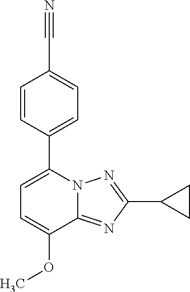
C1=C(OC)C2=NC(C3CC3)=NN2C(C2=CC=C(C#N)C=C2)=C1
